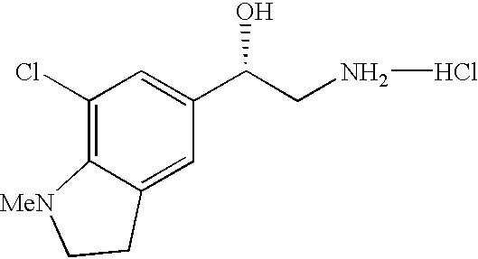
C1(Cl)=C2C(=CC(C(CNCl)O)=C1)CC[MeN]2
